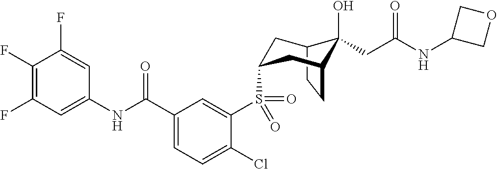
C1(F)=C(F)C=C(NC(C2=CC=C(Cl)C(S(=O)(=O)C3CC4C(O)(CC(NC5COC5)=O)C(CC4)C3)=C2)=O)C=C1F
